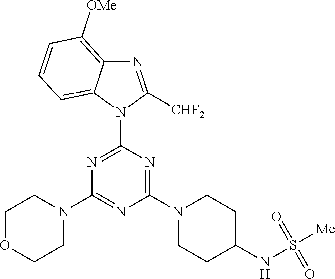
N1=C(N2C([CHF2])=NC3=C([OMe])C=CC=C23)N=C(N2CCC(NS([Me])(=O)=O)CC2)N=C1N1CCOCC1
